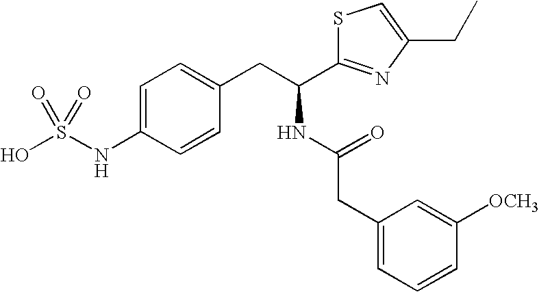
C1=C(NS(O)(=O)=O)C=CC(CC(C2=NC(CC)=CS2)NC(CC2=CC=CC([OCH3])=C2)=O)=C1
